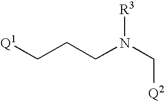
C(CCN(C[Q2])[R3])[Q1]
